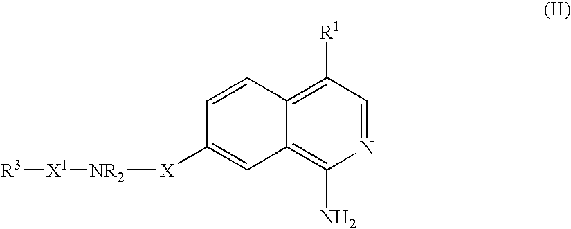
C1=CC2=C([R1])C=NC(N)=C2C=C1[X][NR2][X1][R3]
